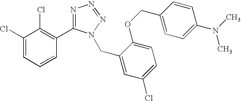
C1(Cl)=CC=CC(C2=NN=NN2CC2=CC(Cl)=CC=C2OCC2=CC=C(N(C)C)C=C2)=C1Cl
